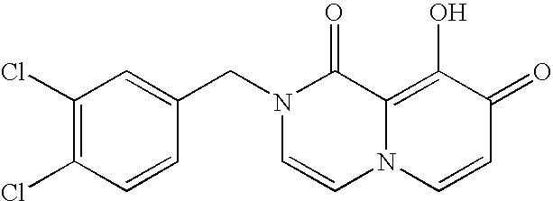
C1(Cl)=C(Cl)C=CC(CN2C=CN3C(=C(O)C(=O)C=C3)C2=O)=C1
